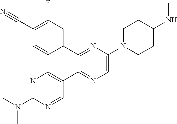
N1=C(N(C)C)N=CC(C2=NC=C(N3CCC(NC)CC3)N=C2C2=CC(F)=C(C#N)C=C2)=C1
